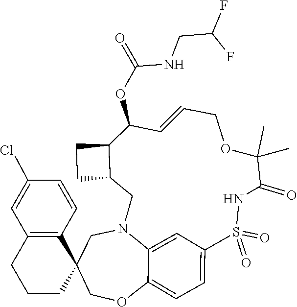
C1N2C3=CC(=CC=C3OCC13CCCC1=C3C=CC(Cl)=C1)S(=O)(=O)NC(=O)C(C)(C)OCC=CC(OC(NCC(F)F)=O)C1C(C2)CC1
